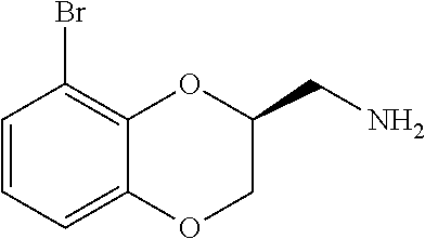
C1=CC=C2C(=C1Br)OC(CN)CO2
